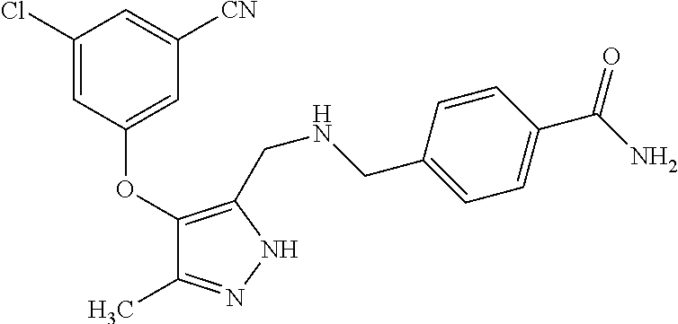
C1(OC2=CC([CN])=CC(Cl)=C2)=C(CNCC2=CC=C(C(N)=O)C=C2)NN=C1C
